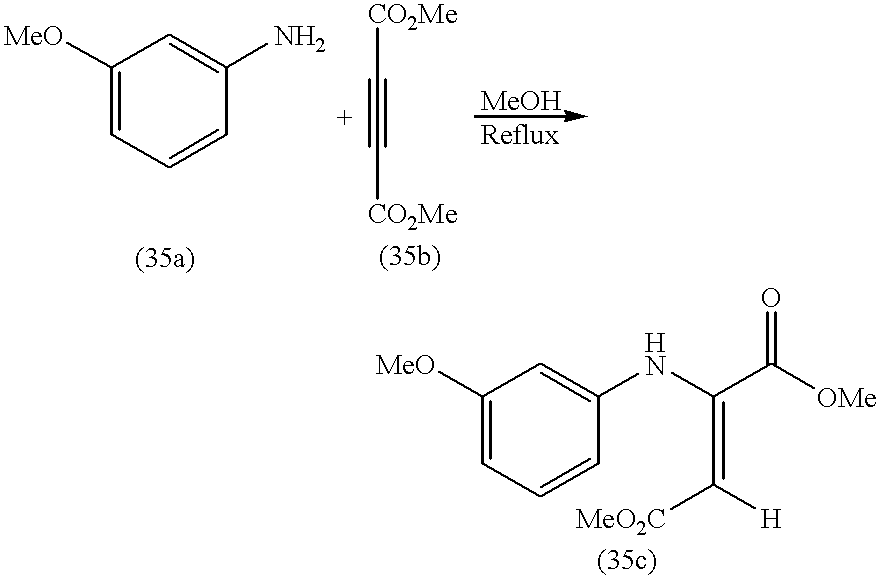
C1=C([MeO])C=C(N)C=C1.[CO2Me]C#C[CO2Me].C1=C([MeO])C=C(NC(=C([MeO2C])[H])C(=O)[OMe])C=C1
